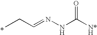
CCC=NNC([N*H])=O
